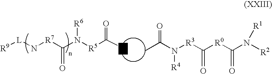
[L](N[R7]C(N([R5]C(=O)N)[R6])=O)[R9].C(N([R3]C([R0]C(N([R1])[R2])=O)=O)[R4])(=O)C
